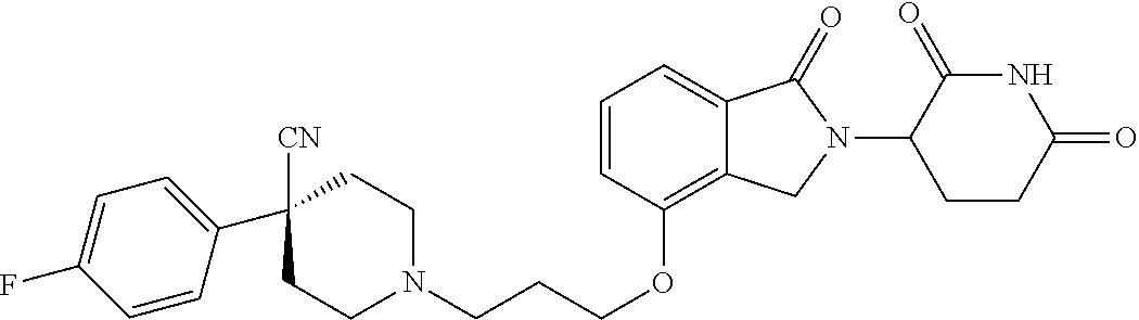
C1CN(CCCOC2=C3C(=CC=C2)C(=O)N(C2C(=O)NC(=O)CC2)C3)CCC1([CN])C1=CC=C(F)C=C1
